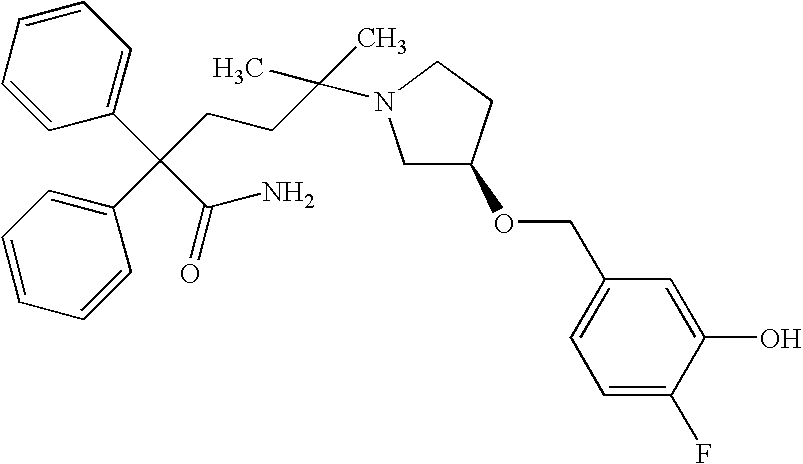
C1C(OCC2=CC=C(F)C(O)=C2)CCN1C(CCC(C1=CC=CC=C1)(C1=CC=CC=C1)C(N)=O)(C)C
